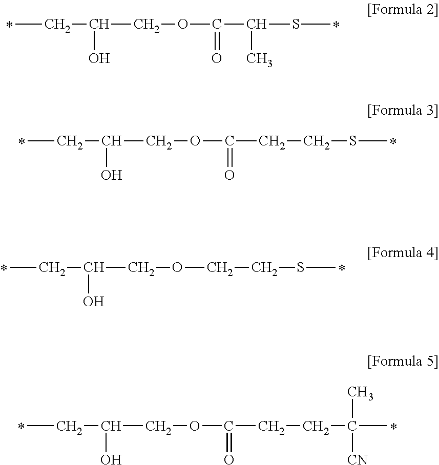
CCC(O)COC(C(SC)C)=O.CCC(O)COC(CCSC)=O.CCC(O)COCCSC.CCC(O)COC(=O)CCC(C)(C)[CN].*
